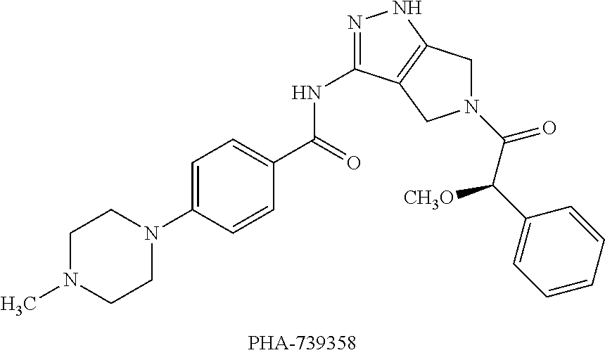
C1=C(N2CCN(C)CC2)C=CC(C(=O)NC2=NNC3=C2CN(C(C(C2=CC=CC=C2)[CH3O])=O)C3)=C1
